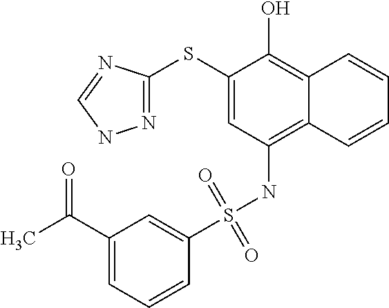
N1=C(SC2=CC(NS(=O)(=O)C3=CC(C(C)=O)=CC=C3)=C3C(=C2O)C=CC=C3)N=CN1
